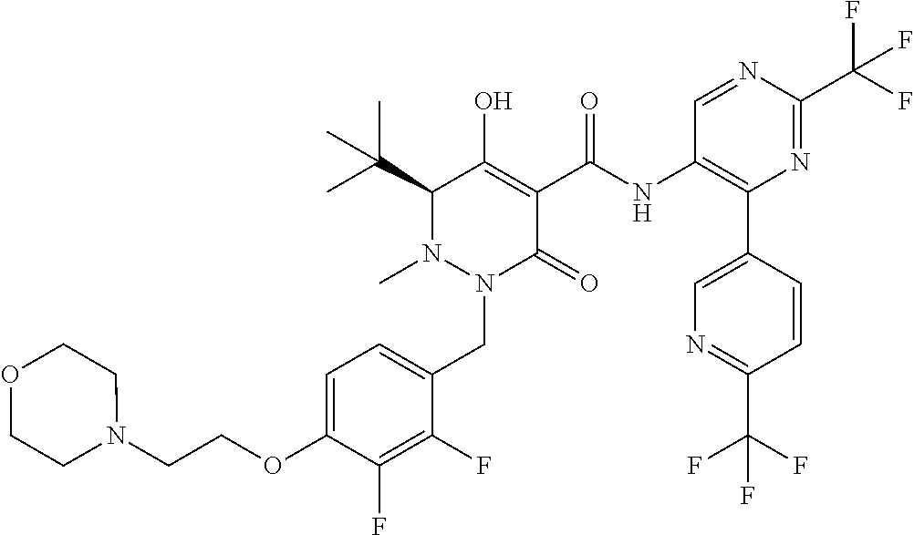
C1=C(OCCN2CCOCC2)C(F)=C(F)C(CN2C(=O)C(C(=O)NC3=C(C4=CN=C(C(F)(F)F)C=C4)N=C(C(F)(F)F)N=C3)=C(O)C(C(C)(C)C)N2C)=C1
